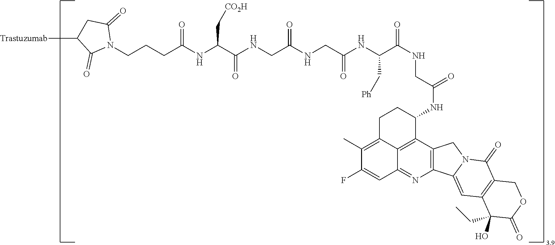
C1C2=C(C)C(F)=CC3=NC4=C(C(=C23)C(NC(CNC(=O)C(NC(CNC(CNC(C(NC(CCCN2C(=O)CC([Trastuzumab])C2=O)=O)C[CO2H])=O)=O)=O)C[Ph])=O)C1)CN1C4=CC2=C(C1=O)COC(=O)C2(O)CC
